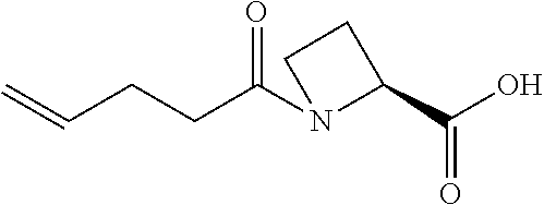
C(=C)CCC(N1C(C(O)=O)CC1)=O
